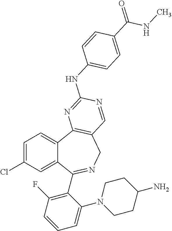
C1=C(Cl)C=C2C(=C1)C1=C(CN=C2C2=C(F)C=CC=C2N2CCC(N)CC2)C=NC(NC2=CC=C(C(=O)NC)C=C2)=N1
